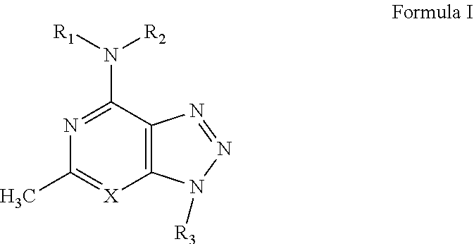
N1=C(N([R1])[R2])C2=C([X]=C1C)N([R3])N=N2
